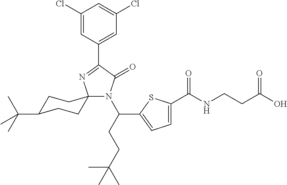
C1(Cl)=CC(C2=NC3(N(C(CCC(C)(C)C)C4=CC=C(C(NCCC(O)=O)=O)S4)C2=O)CCC(C(C)(C)C)CC3)=CC(Cl)=C1
